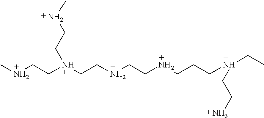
CNCCN(CCNC)CCNCCNCCCN(CC)CCN
